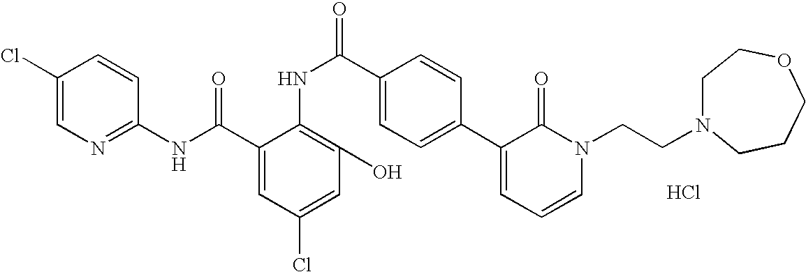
C1(NC(C2=CC(Cl)=CC(O)=C2NC(C2=CC=C(C3=CC=CN(CCN4CCOCCC4)C3=O)C=C2)=O)=O)=NC=C(Cl)C=C1.Cl
